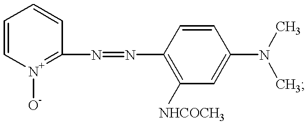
N(C1=C([NHCOCH3])C=C(N(C)C)C=C1)=NC1=[N+]([O-])C=CC=C1
